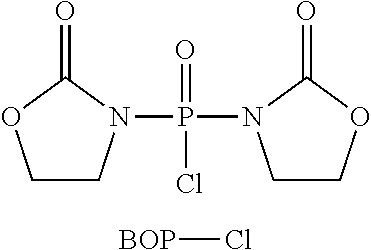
C1CN(P(=O)(Cl)N2CCOC2=O)C(=O)O1.[BOP]Cl
